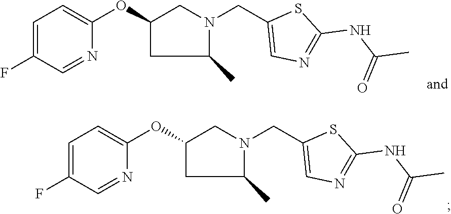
C1=C(F)C=NC(OC2CC(C)N(CC3=CN=C(NC(C)=O)S3)C2)=C1.C1=C(F)C=NC(OC2CC(C)N(CC3=CN=C(NC(C)=O)S3)C2)=C1
